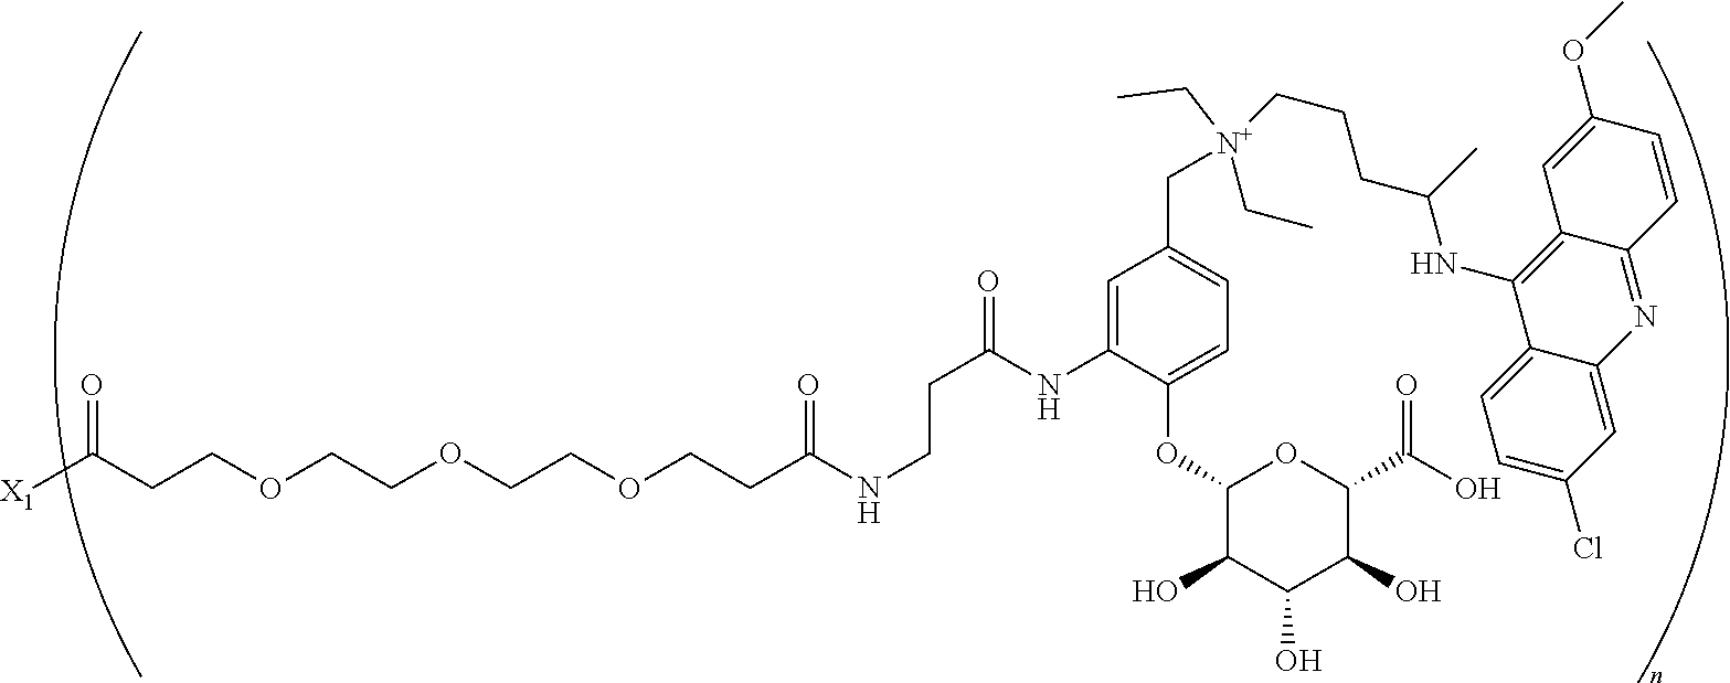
C(COCCOCCOCCC(NCCC(=O)NC1=CC(C[N+](CCCC(NC2=C3C(=NC4=CC(Cl)=CC=C42)C=CC(OC)=C3)C)(CC)CC)=CC=C1OC1C(O)C(O)C(O)C(C(O)=O)O1)=O)C([X1])=O
